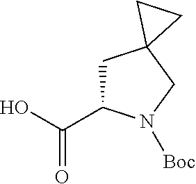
C1C(C(=O)O)N([Boc])CC12CC2
